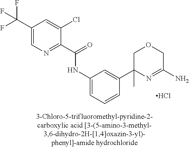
Cl.N(C1=CC=CC(C2(C)N=C(N)COC2)=C1)C(C1=NC=C(C(F)(F)F)C=C1Cl)=O
